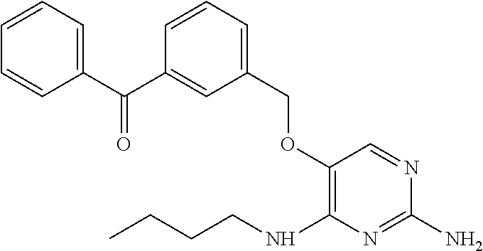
C1(OCC2=CC=CC(C(C3=CC=CC=C3)=O)=C2)=C(NCCCC)N=C(N)N=C1
